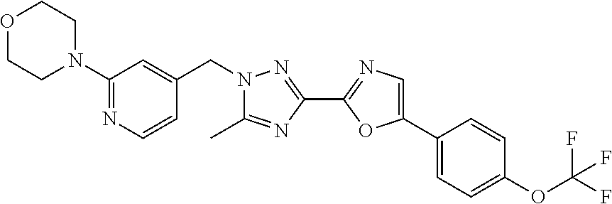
C1=C(C2=CC=C(OC(F)(F)F)C=C2)OC(C2=NN(CC3=CC(N4CCOCC4)=NC=C3)C(C)=N2)=N1
